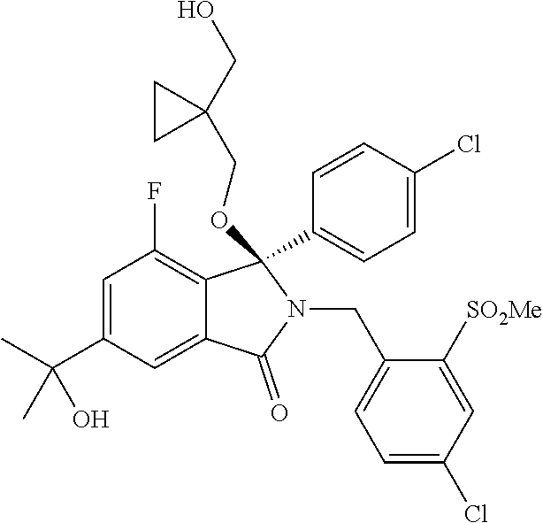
C1=C(C(C)(O)C)C=C2C(=C1F)C(C1=CC=C(Cl)C=C1)(OCC1(CO)CC1)N(CC1=CC=C(Cl)C=C1[SO2Me])C2=O
